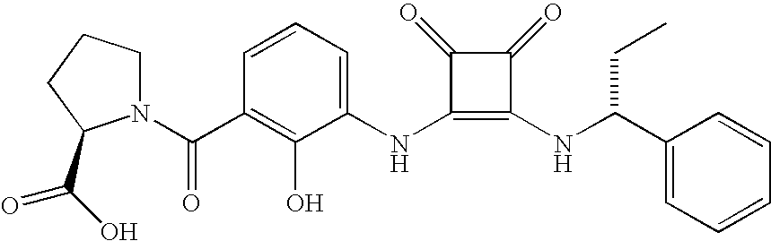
N(C1=C(NC(C2=CC=CC=C2)CC)C(=O)C1=O)C1=CC=CC(C(=O)N2CCCC2C(O)=O)=C1O
